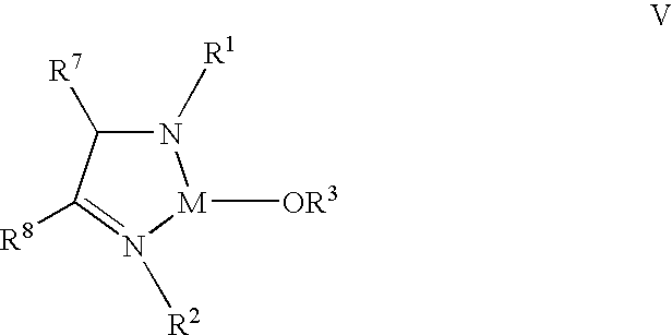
N1([R1])C([R7])C([R8])=N([R2])[M]1[OR3]
